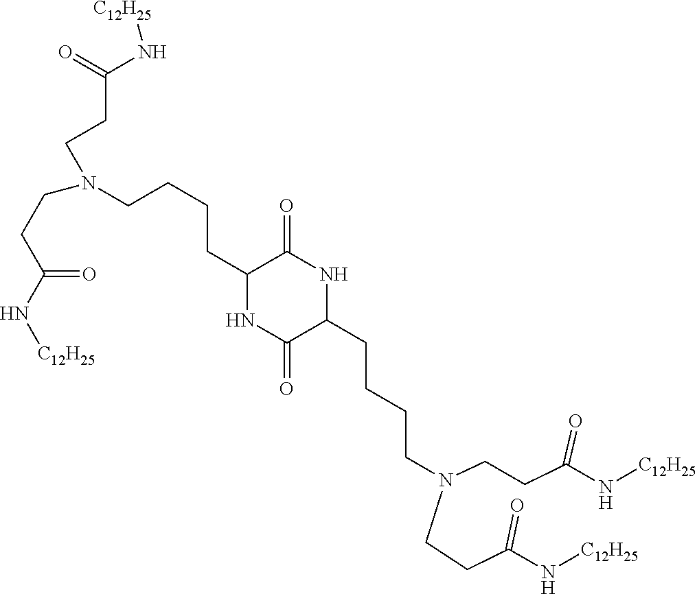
C1(CCCCN(CCC(N[C12H25])=O)CCC(N[C12H25])=O)NC(=O)C(CCCCN(CCC(N[C12H25])=O)CCC(N[C12H25])=O)NC1=O
